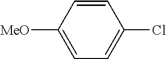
C1=C([MeO])C=CC(Cl)=C1
